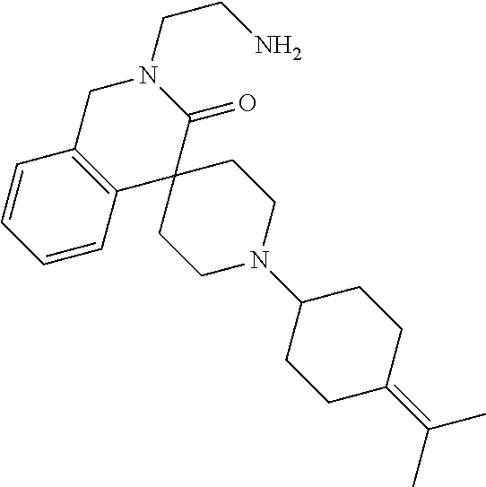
C1C2=C(C3(C(=O)N1CCN)CCN(C1CCC(=C(C)C)CC1)CC3)C=CC=C2
